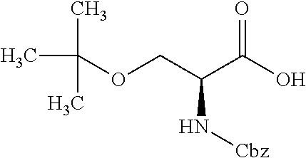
CC(C)(C)OCC(C(O)=O)N[Cbz]
